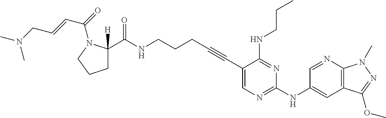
C1(C#CCCCNC(C2([H])CCCN2C(C=CCN(C)C)=O)=O)=CN=C(NC2=CC3=C(N=C2)N(C)N=C3OC)N=C1NCCC
